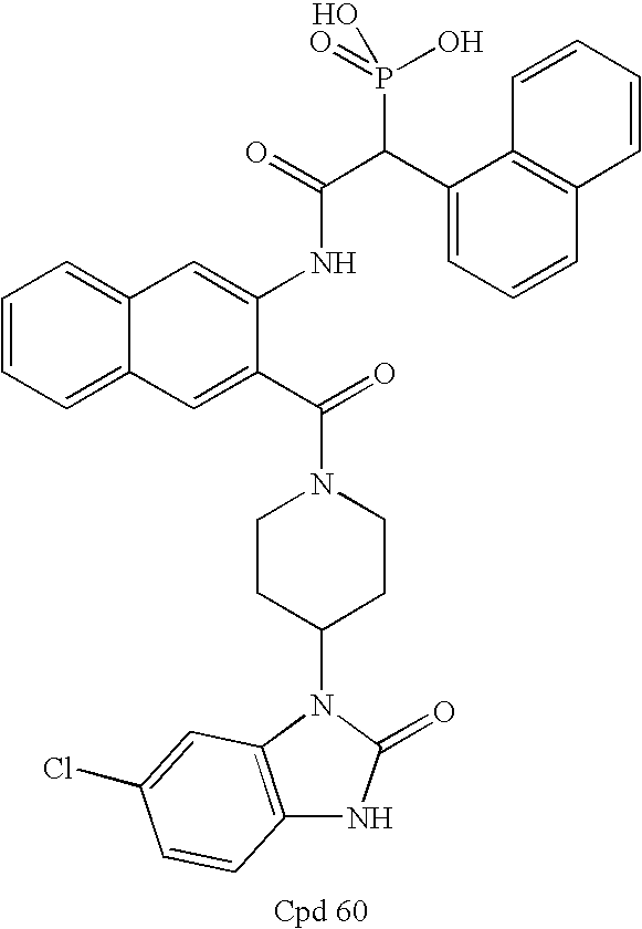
C1=CC=C2C(=C1)C=C(NC(C(C1=CC=CC3=C1C=CC=C3)P(=O)(O)O)=O)C(C(=O)N1CCC(N3C4=C(NC3=O)C=CC(Cl)=C4)CC1)=C2
